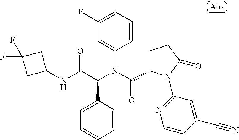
C1(NC(C(N(C(=O)C2CCC(=O)N2C2=NC=CC(C#N)=C2)C2=CC(F)=CC=C2)C2=CC=CC=C2)=O)CC(F)(F)C1
